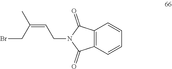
BrCC(=CCN1C(=O)C2=C(C1=O)C=CC=C2)C
